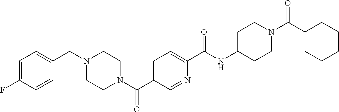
C1(F)=CC=C(CN2CCN(C(C3=CC=C(C(NC4CCN(C(C5CCCCC5)=O)CC4)=O)N=C3)=O)CC2)C=C1
